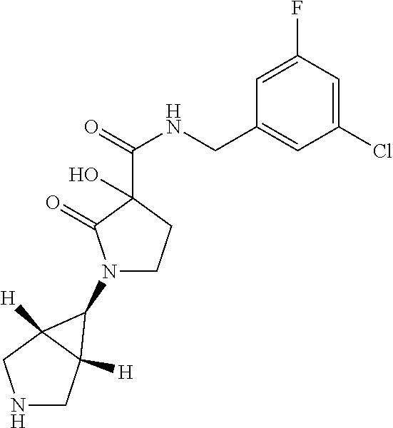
N1(C2C3([H])CNCC32[H])CCC(C(NCC2=CC(Cl)=CC(F)=C2)=O)(O)C1=O
